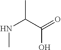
CC(NC)C(=O)O
